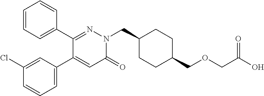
C1=CC=C(C2=NN(CC3CCC(COCC(O)=O)CC3)C(=O)C=C2C2=CC=CC(Cl)=C2)C=C1
